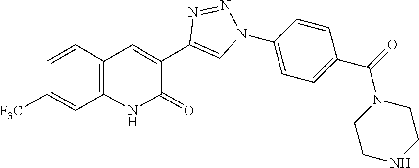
C1([F3C])=CC2=C(C=C1)C=C(C1=CN(C3=CC=C(C(=O)N4CCNCC4)C=C3)N=N1)C(=O)N2
